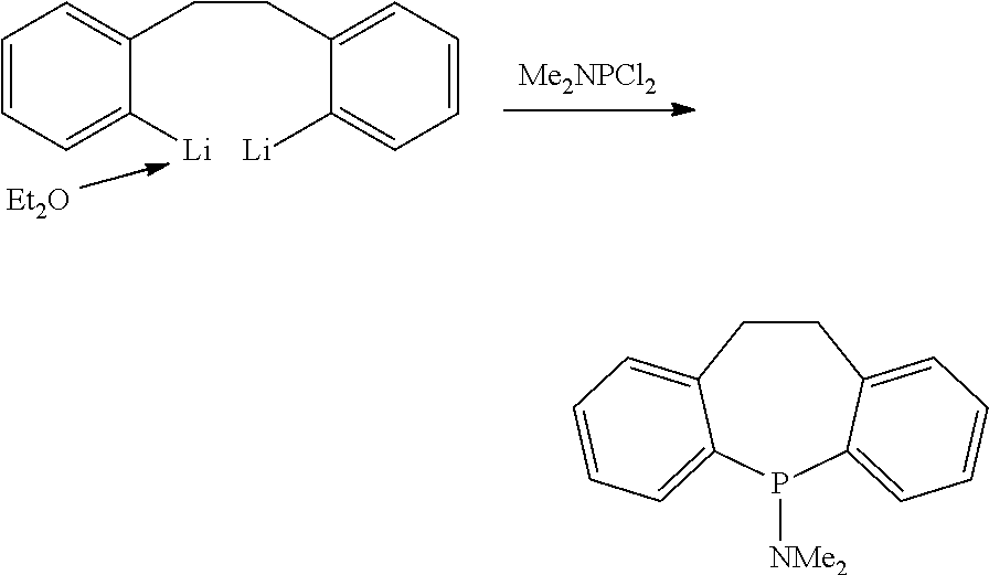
C1CC2=CC=CC=C2P([NMe2])C2=CC=CC=C12.C1=CC=C([Li])C(CCC2=CC=CC=C2[Li])=C1.[Et2O].[Me2NPCl2]
